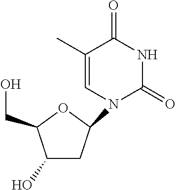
C1(O)CC(N2C(=O)NC(=O)C(C)=C2)OC1CO
